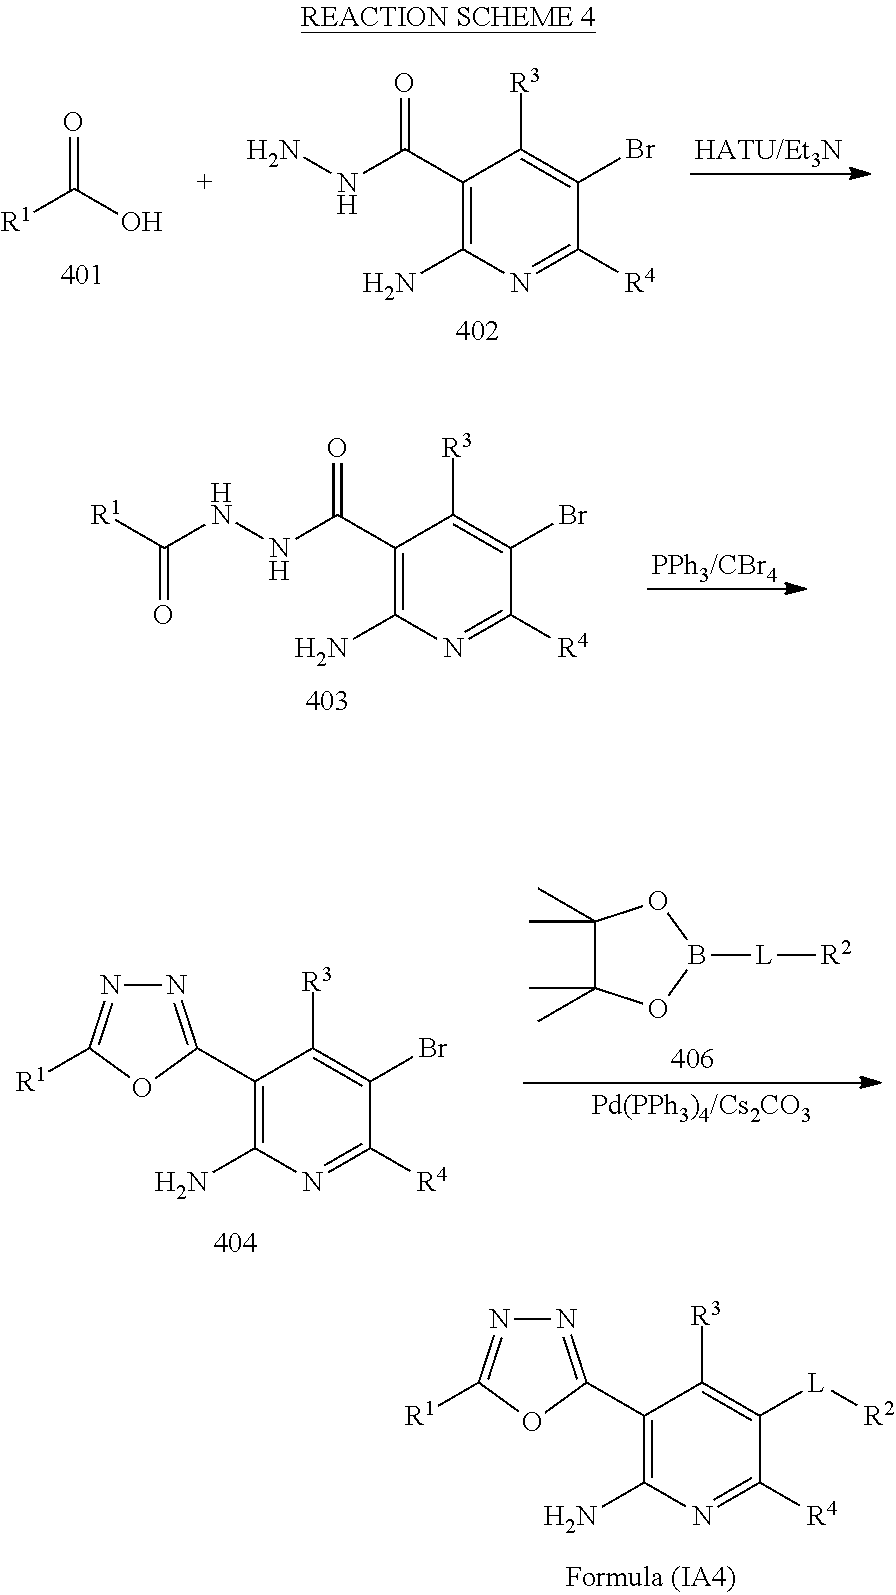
C1(C(NN)=O)=C(N)N=C([R4])C(Br)=C1[R3].[R1]C(O)=O.[PPh3/CBr4].C1(C(=O)NNC(=O)[R1])=C(N)N=C([R4])C(Br)=C1[R3].C1(C)(C)C(C)(C)OB([L][R2])O1.C1(C2=NN=C([R1])O2)=C(N)N=C([R4])C(Br)=C1[R3].C1(C2=NN=C([R1])O2)=C(N)N=C([R4])C([L][R2])=C1[R3]
